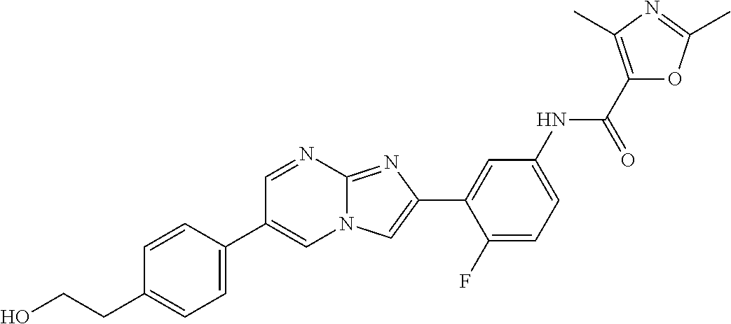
C1=NC2=NC(C3=CC(NC(C4=C(C)N=C(C)O4)=O)=CC=C3F)=CN2C=C1C1=CC=C(CCO)C=C1
